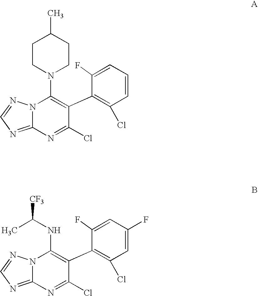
C1CN(C2=C(C3=C(Cl)C=CC=C3F)C(Cl)=NC3=NC=NN23)CCC1C.C1(NC([CF3])C)=C(C2=C(Cl)C=C(F)C=C2F)C(Cl)=NC2=NC=NN12
